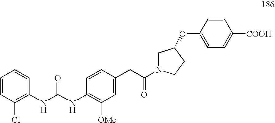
C1=CC(Cl)=C(NC(NC2=C([OMe])C=C(CC(=O)N3CCC(OC4=CC=C([COOH])C=C4)C3)C=C2)=O)C=C1
